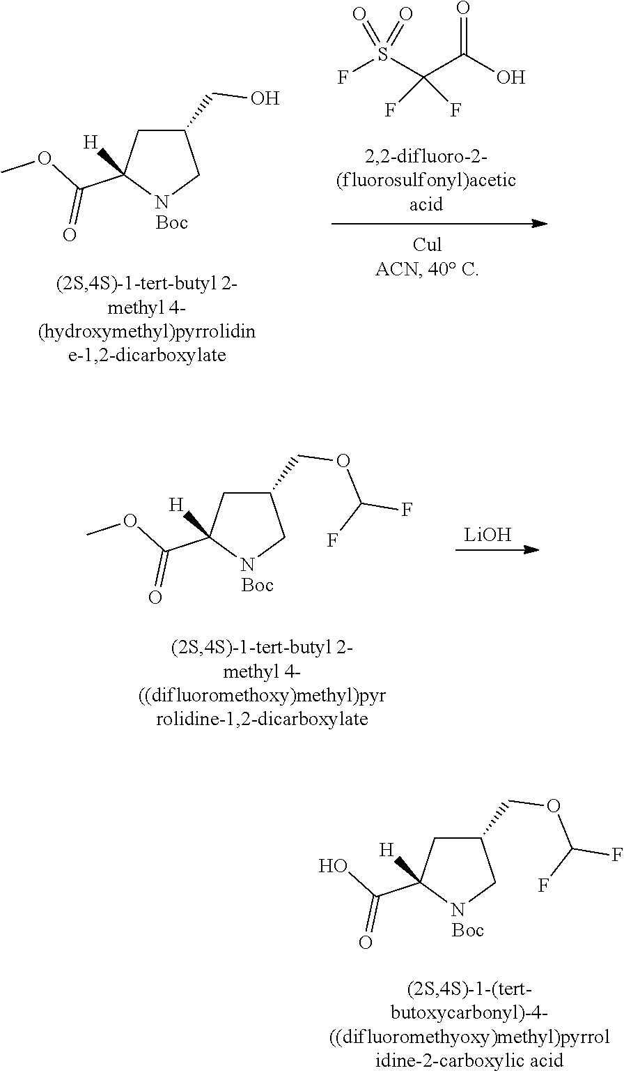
C1(CO)CC(C(=O)OC)([H])NC1.O=C(O)C(S(F)(=O)=O)(F)F.C1(COC(F)F)CC(C(=O)OC)([H])NC1.[LiOH].C1(COC(F)F)CC(C(=O)O)([H])NC1
